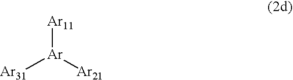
[Ar11][Ar]([Ar21])[Ar31]
